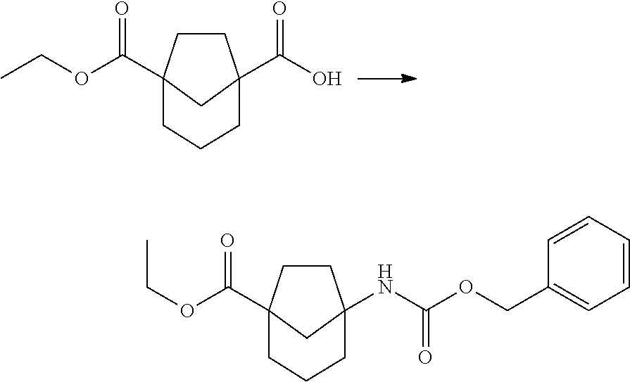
C1CC2(C(OCC)=O)CC1(C(O)=O)CCC2.C1CC2(C(OCC)=O)CC1(NC(OCC1=CC=CC=C1)=O)CCC2
